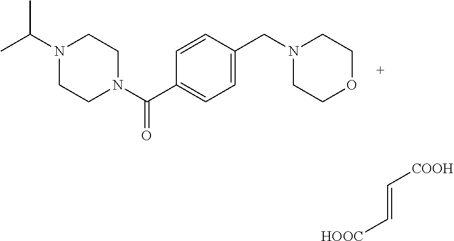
CC(N1CCN(C(C2=CC=C(CN3CCOCC3)C=C2)=O)CC1)C.C(=C[HOOC])[COOH]
